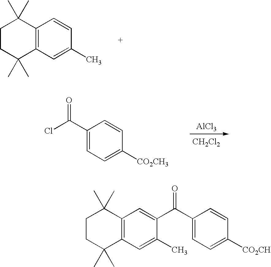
C12=C(C=C(C)C=C1)C(C)(C)CCC2(C)C.[AlCl3].C1(C(Cl)=O)=CC=C([CO2CH3])C=C1.[CH2Cl2].C12=C(C=C(C)C(C(C3=CC=C([CO2CH])C=C3)=O)=C1)C(C)(C)CCC2(C)C
